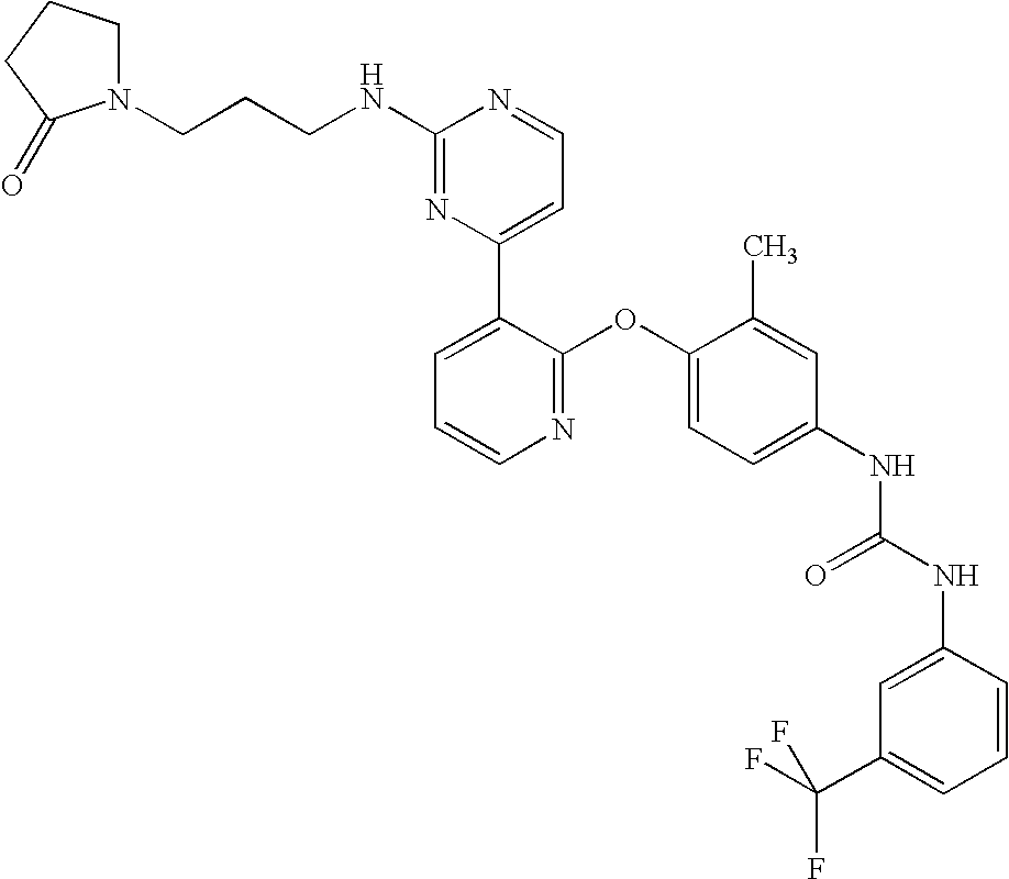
C1(NCCCN2CCCC2=O)=NC(C2=CC=CN=C2OC2=CC=C(NC(NC3=CC(C(F)(F)F)=CC=C3)=O)C=C2C)=CC=N1
